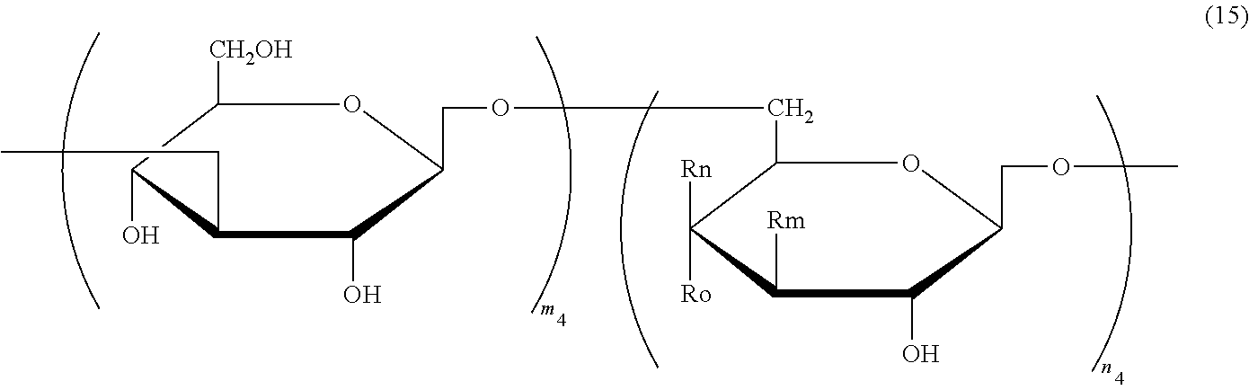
C1([CH2OH])C(O)C(CC)C(O)C(COCC2C([Ro])([Rn])C([Rm])C(O)C(COC)O2)O1
